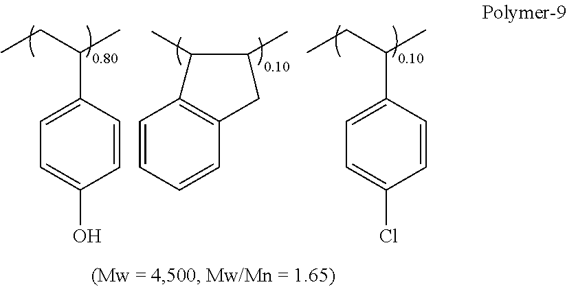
C1=C(C(CC)C)C=CC(O)=C1.C1=CC=CC2=C1C(C)C(C)C2.C1=C(C(CC)C)C=CC(Cl)=C1
